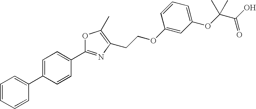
C1=CC=CC(C2=CC=C(C3=NC(CCOC4=CC(OC(C(O)=O)(C)C)=CC=C4)=C(C)O3)C=C2)=C1
